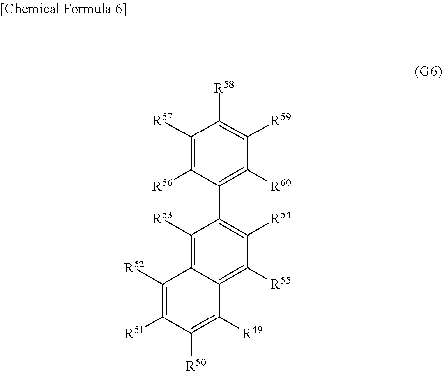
C1([R57])=C([R56])C(C2=C([R54])C([R55])=C3C(=C2[R53])C([R52])=C([R51])C([R50])=C3[R49])=C([R60])C([R59])=C1[R58]
